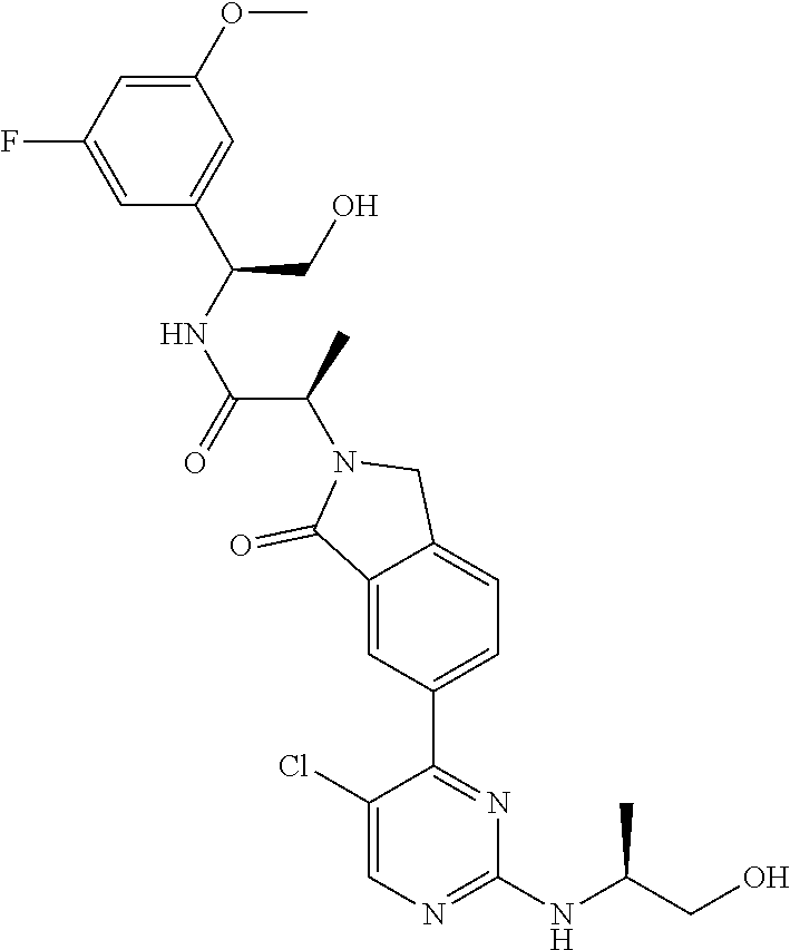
C1(NC(CO)C)=NC=C(Cl)C(C2=CC=C3C(=C2)C(=O)N(C(C(=O)NC(C2=CC(OC)=CC(F)=C2)CO)C)C3)=N1
